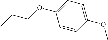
CCCOC1=CC=C(OC)C=C1
